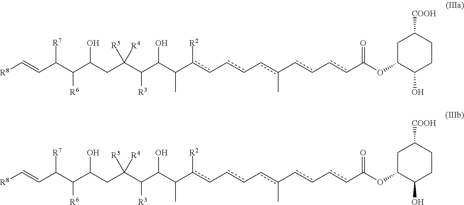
C1C(OC(cc-cc-c(c-cc-cc(C(C(C(C(CC(C(C(C=C[R8])[R7])[R6])O)([R5])[R4])[R3])O)C)[R2])C)=O)C(O)CCC1[COOH].C1C(OC(cc-cc-c(c-cc-cc(C(C(C(C(CC(C(C(C=C[R8])[R7])[R6])O)([R5])[R4])[R3])O)C)[R2])C)=O)C(O)CCC1[COOH]
